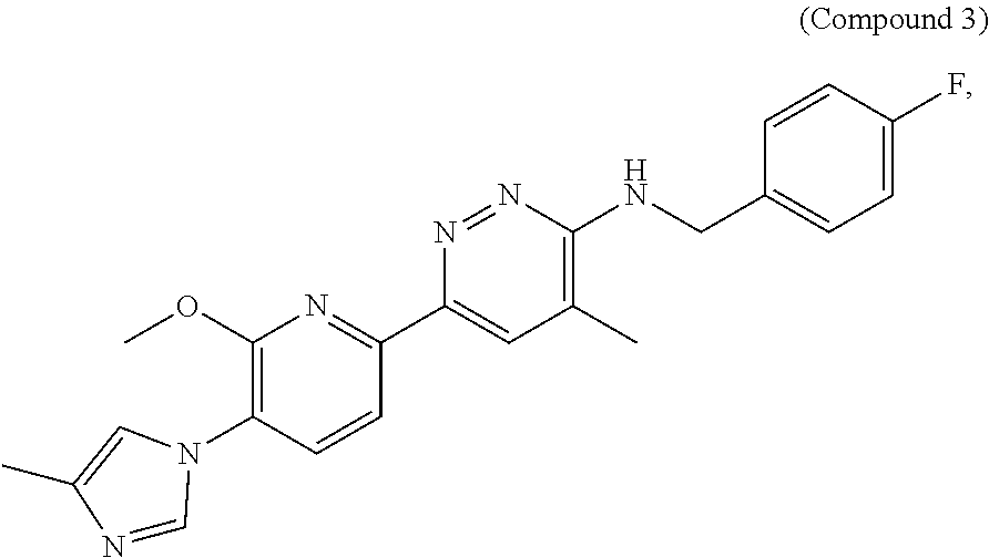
C1=C(F)C=CC(CNC2=C(C)C=C(C3=NC(OC)=C(N4C=NC(C)=C4)C=C3)N=N2)=C1
